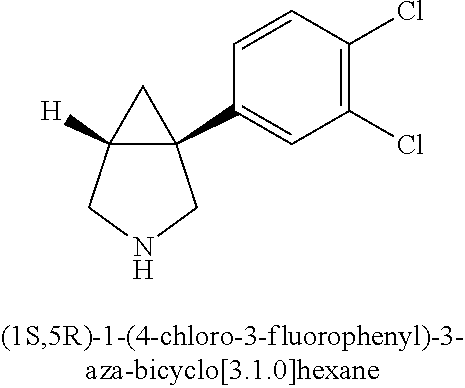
C12([H])C(C3=CC(Cl)=C(Cl)C=C3)(C1)CNC2
